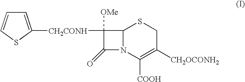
C12N(C([COOH])=C([CH2OCONH2])CS1)C(=O)C2([OMe])[CH2CONH]C1=CC=CS1
